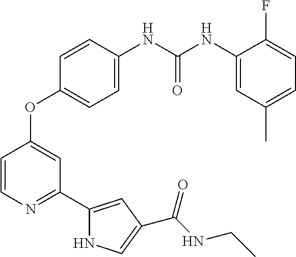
C1=CN=C(C2=CC(C(NCC)=O)=CN2)C=C1OC1=CC=C(NC(NC2=CC(C)=CC=C2F)=O)C=C1
